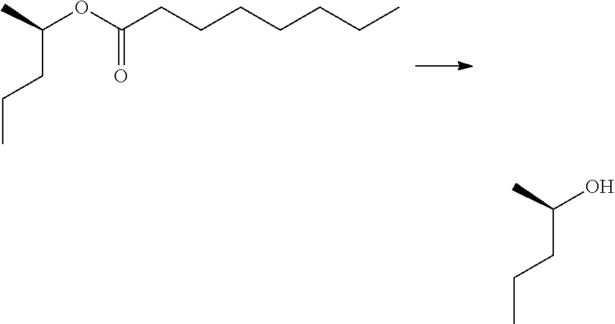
O(C(CCCCCCC)=O)C(C)CCC.C(O)(C)CCC
